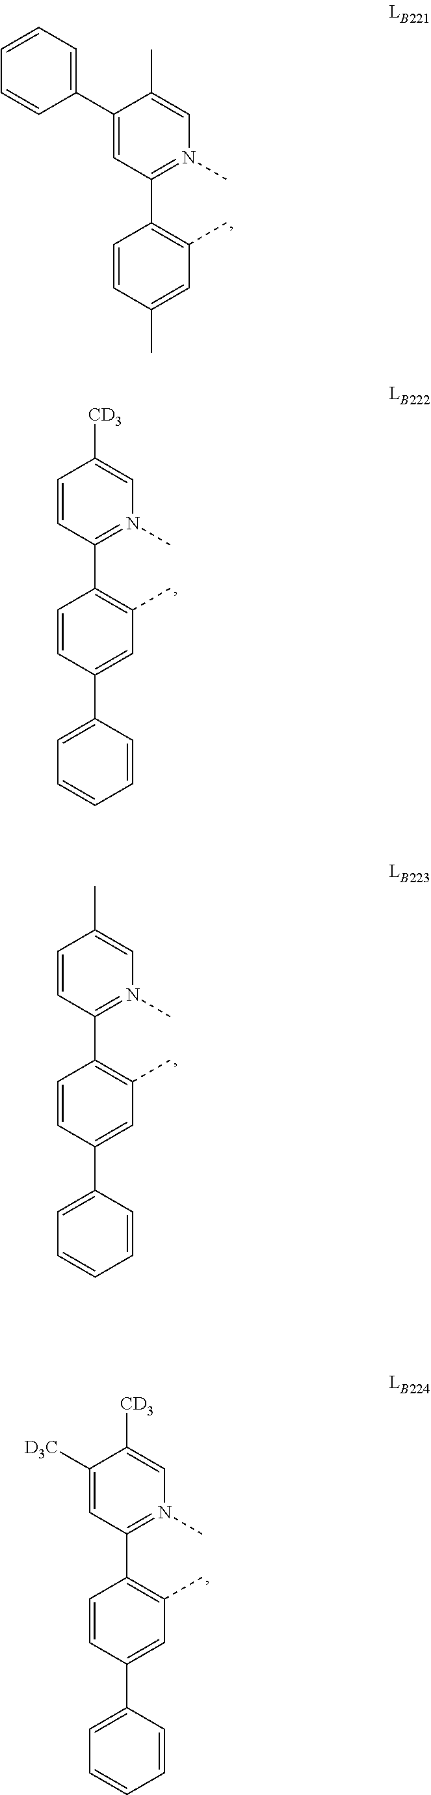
C1=CC=C(C2=CC(C3=C(C)C=C(C)C=C3)=N(C)C=C2C)C=C1.C1=CC(C2=C(C)C=C(C3=CC=CC=C3)C=C2)=N(C)C=C1[CD3].C1=CC(C2=C(C)C=C(C3=CC=CC=C3)C=C2)=N(C)C=C1C.C1([D3C])=CC(C2=C(C)C=C(C3=CC=CC=C3)C=C2)=N(C)C=C1[CD3]
